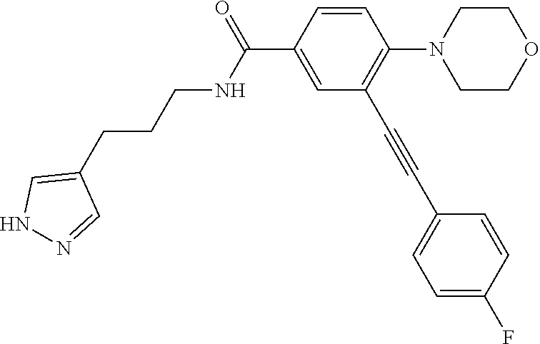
C1=CC(C(=O)NCCCC2=CNN=C2)=CC(C#CC2=CC=C(F)C=C2)=C1N1CCOCC1
